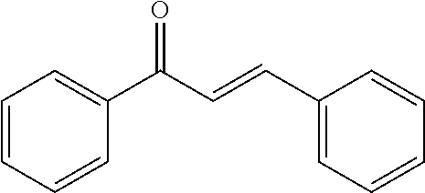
C1=CC(C=CC(C2=CC=CC=C2)=O)=CC=C1
